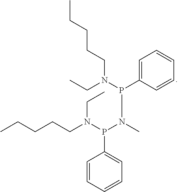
CN(P(N(CCCCC)CC)C1=CC=CC=C1)P(N(CC)CCCCC)C1=CC=CC=C1
